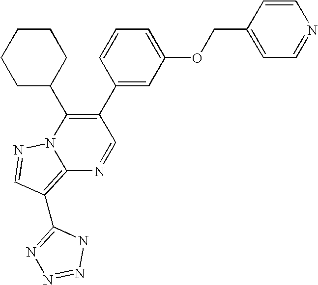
C12=C(C3=NN=NN3)C=NN1C(C1CCCCC1)=C(C1=CC(OCC3=CC=NC=C3)=CC=C1)C=N2
